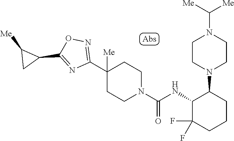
N1=C(C2CC2[Me])ON=C1C1([Me])CCN(C(=O)NC2C(F)(F)CCCC2N2CCN(C([Me])[Me])CC2)CC1
